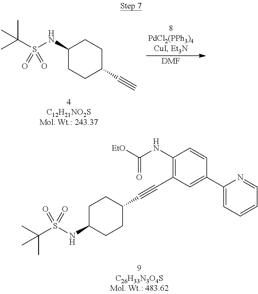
C1(NC([EtO])=O)=C(C#CC2CCC(NS(C(C)(C)C)(=O)=O)CC2)C=C(C2=CC=CC=N2)C=C1.C1(NS(C(C)(C)C)(=O)=O)CCC(C#C)CC1.[DMF]
